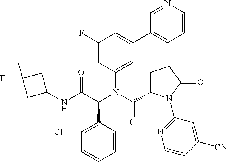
C1(Cl)=C(C(C(NC2CC(F)(F)C2)=O)N(C(C2CCC(=O)N2C2=NC=CC([CN])=C2)=O)C2=CC(C3=CC=CN=C3)=CC(F)=C2)C=CC=C1
